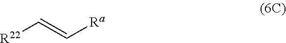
[R22]C=C[Ra]
